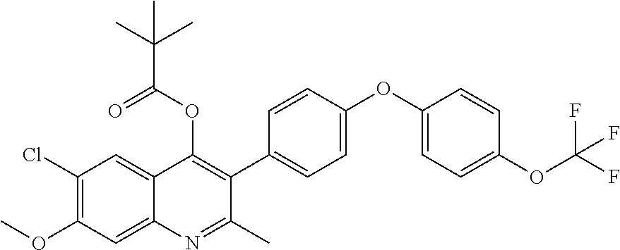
C1(Cl)=C(OC)C=C2C(=C1)C(OC(C(C)(C)C)=O)=C(C1=CC=C(OC3=CC=C(OC(F)(F)F)C=C3)C=C1)C(C)=N2
